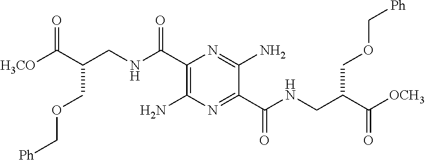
C(NC(C1=C(N)N=C(C(NCC(C([OCH3])=O)COC[Ph])=O)C(N)=N1)=O)C(C([H3CO])=O)COC[Ph]
